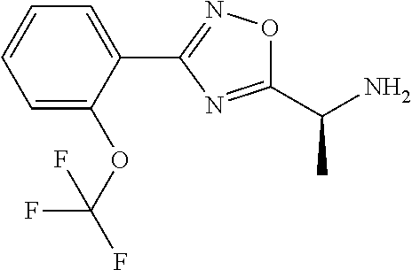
C1=CC=C(OC(F)(F)F)C(C2=NOC(C(N)C)=N2)=C1
